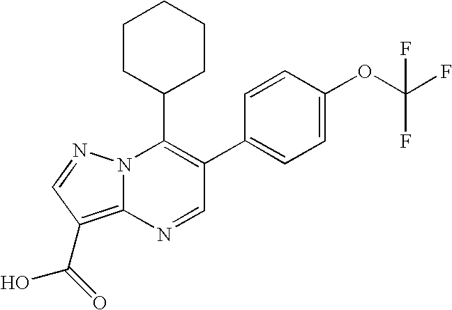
C1=C(C2=C(C3CCCCC3)N3C(=C(C(O)=O)C=N3)N=C2)C=CC(OC(F)(F)F)=C1
